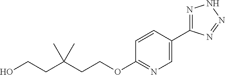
OCCC(CCOC1=NC=C(C2=NNN=N2)C=C1)(C)C
